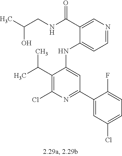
C1(NC2=CC(C3=CC(Cl)=CC=C3F)=NC(Cl)=C2C(C)C)=CC=NC=C1C(NCC(C)O)=O
